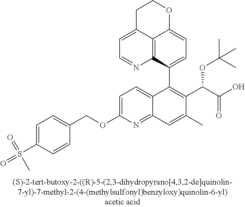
C1C2=CC=NC3=C2C(=CC=C3C2=C(C(C(O)=O)OC(C)(C)C)C(C)=CC3=NC(OCC4=CC=C(S(=O)(C)=O)C=C4)=CC=C23)OC1
